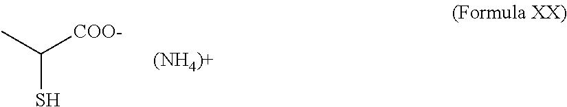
SC(C)[COO-]
